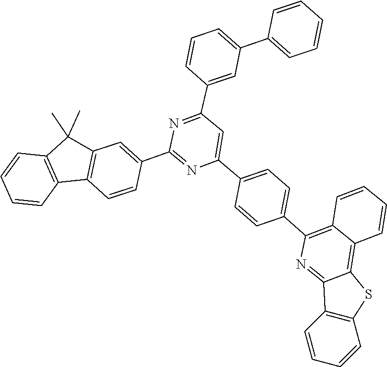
C1=CC2=C(C=C1)C(C)(C)C1=C2C=CC(C2=NC(C3=CC=C(C4=C5C=CC=CC5=C5C(=N4)C4=C(S5)C=CC=C4)C=C3)=CC(C3=CC(C4=CC=CC=C4)=CC=C3)=N2)=C1
